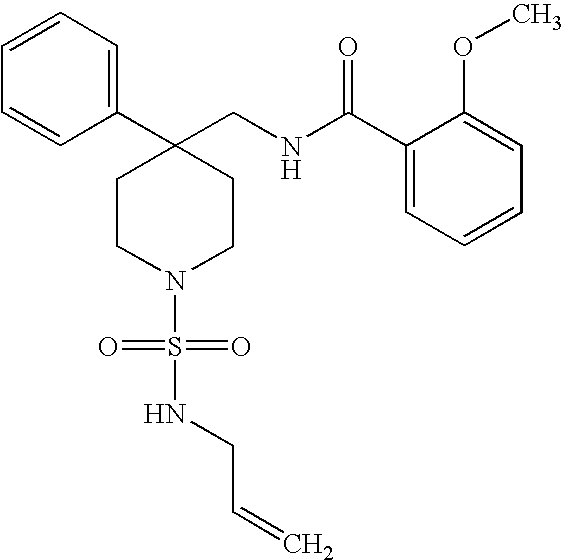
C1(C2(CNC(C3=CC=CC=C3OC)=O)CCN(S(NCC=C)(=O)=O)CC2)=CC=CC=C1
